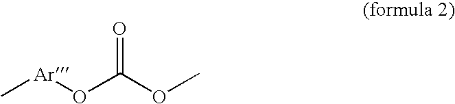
C[Ar]OC(=O)OC
